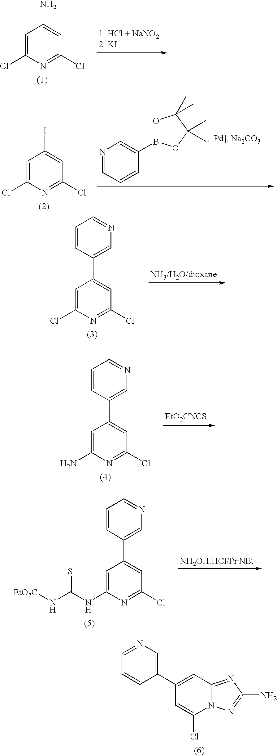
C1=C(Cl)N=C(Cl)C=C1N.C1=C(Cl)N=C(Cl)C=C1I.N1=CC=CC(B2OC(C)(C)C(C)(C)O2)=C1.C1=C(N)N=C(Cl)C=C1C1=CN=CC=C1.C1=C(Cl)N=C(Cl)C=C1C1=CN=CC=C1.C1=C(NC(N[EtO2C])=S)N=C(Cl)C=C1C1=CN=CC=C1.C1=C(C2=CN=CC=C2)C=C(Cl)N2C1=NC(N)=N2
